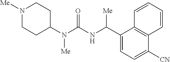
C1(N(C(NC(C2=CC=C([CN])C3=C2C=CC=C3)[Me])=O)[Me])CCN([Me])CC1
